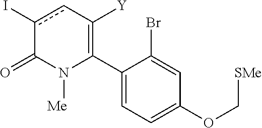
C1(C2=C([Y])cc(I)C(=O)N2[Me])=CC=C(OC[SMe])C=C1Br
